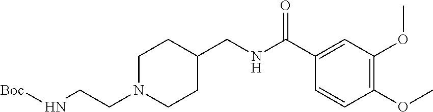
N(CCN1CCC(CNC(C2=CC(OC)=C(OC)C=C2)=O)CC1)[Boc]
